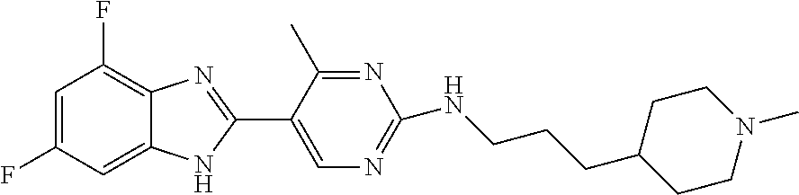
C1=C(F)C=C2C(=C1F)N=C(C1=CN=C(NCCCC3CCN(C)CC3)N=C1C)N2
